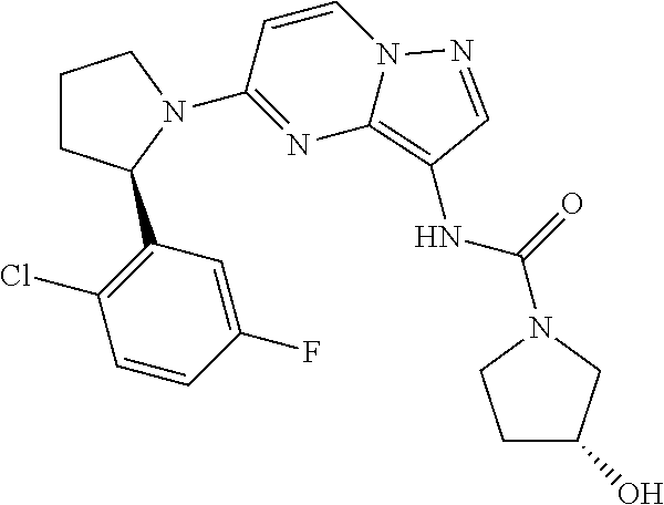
C1=CC(N2C(C3=C(Cl)C=CC(F)=C3)CCC2)=NC2=C(NC(=O)N3CC(O)CC3)C=NN12
